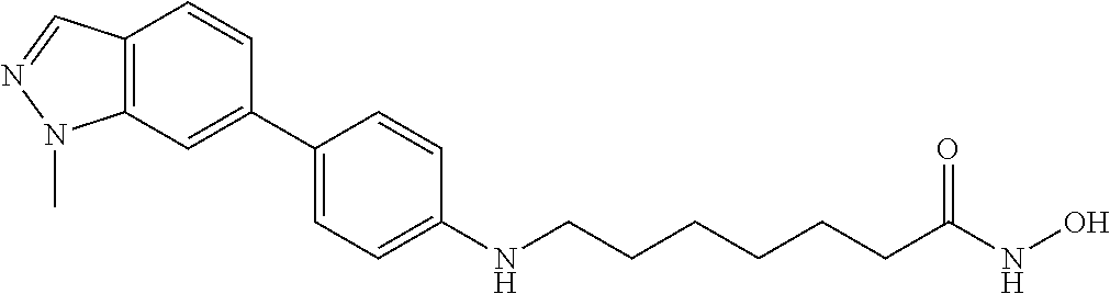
C1(C2=CC3=C(C=C2)C=NN3C)=CC=C(NCCCCCCC(NO)=O)C=C1
